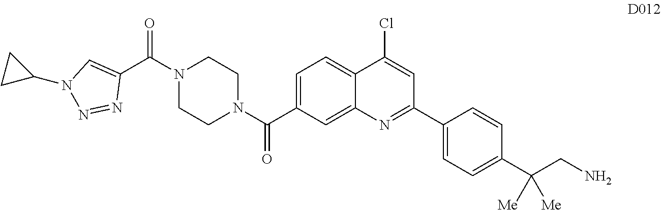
C1=C(C(N2CCN(C(=O)C3=CN(C4CC4)N=N3)CC2)=O)C=C2C(=C1)C(Cl)=CC(C1=CC=C(C(CN)([Me])[Me])C=C1)=N2
